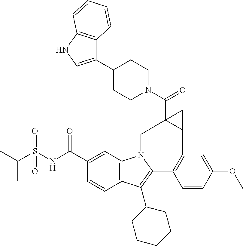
C12=C(C=C(C(NS(C(C)C)(=O)=O)=O)C=C1)N1C(=C2C2CCCCC2)C2=C(C=C(OC)C=C2)C2CC2(C(=O)N2CCC(C3=CNC4=C3C=CC=C4)CC2)C1
